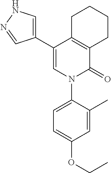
C12=C(C(C3=CNN=C3)=CN(C3=CC=C(OCC)C=C3C)C1=O)CCCC2
